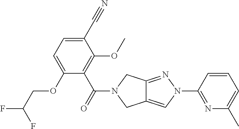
C1(C#N)=CC=C(OCC(F)F)C(C(=O)N2CC3=CN(C4=NC(C)=CC=C4)N=C3C2)=C1OC
